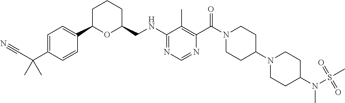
N(C1=NC=NC(C(N2CCC(N3CCC(N(S(=O)(C)=O)C)CC3)CC2)=O)=C1C)CC1CCCC(C2=CC=C(C(C#N)(C)C)C=C2)O1
